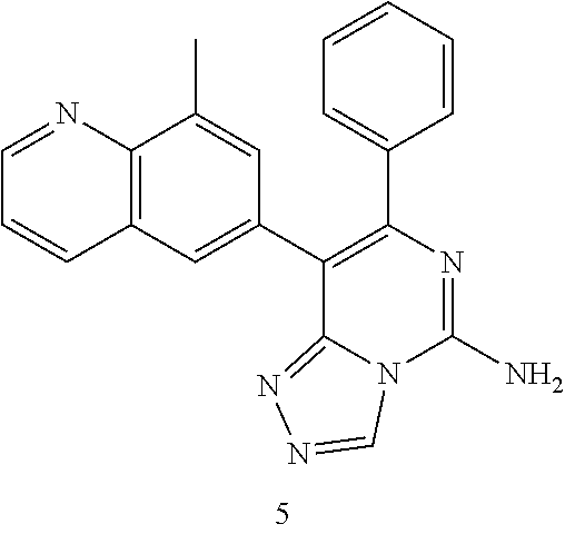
C12=C(C=C(C3=C(C4=CC=CC=C4)N=C(N)N4C3=NN=C4)C=C1C)C=CC=N2
